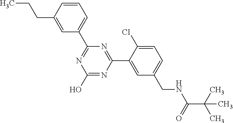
OC1=NC(C2=CC(CNC(=O)C(C)(C)C)=CC=C2Cl)=NC(C2=CC=CC(CCC)=C2)=N1
